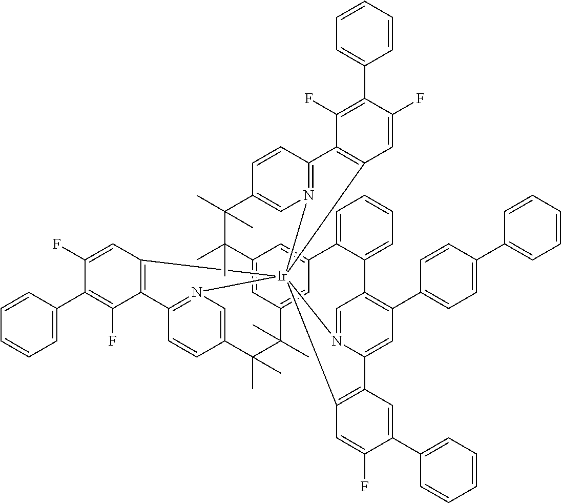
C12=CC3=CC(=C1)C1=CC=CC=C1C1=C(C4=CC=C(C5=CC=CC=C5)C=C4)C=C4N(=C1)[Ir]15(N6=C(C=CC(=C6)C(C)(C)C3(C)C)C3=C1C=C(F)C(C1=CC=CC=C1)=C3F)(N1=C(C=CC(=C1)C(C)(C)C2(C)C)C1=C5C=C(F)C(C2=CC=CC=C2)=C1F)C1=C4C=C(C2=CC=CC=C2)C(F)=C1
